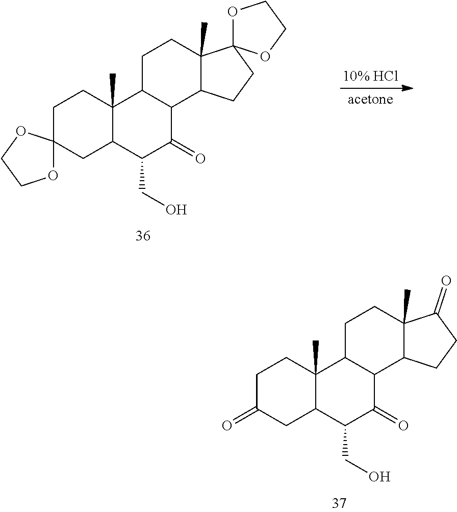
C1CC2(C)C(CC13OCCO3)C(CO)C(=O)C1C2CCC2(C)C1CCC21OCCO1.C1CC2(C)C(CC1=O)C(CO)C(=O)C1C2CCC2(C)C1CCC2=O
